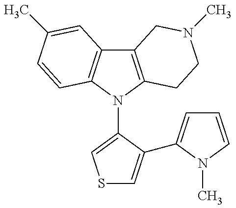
C12=C(N(C3=CSC=C3C3=CC=CN3C)C3=C1C=C(C)C=C3)CCN(C)C2
